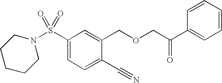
N1(S(C2=CC=C(C#N)C(COCC(C3=CC=CC=C3)=O)=C2)(=O)=O)CCCCC1
